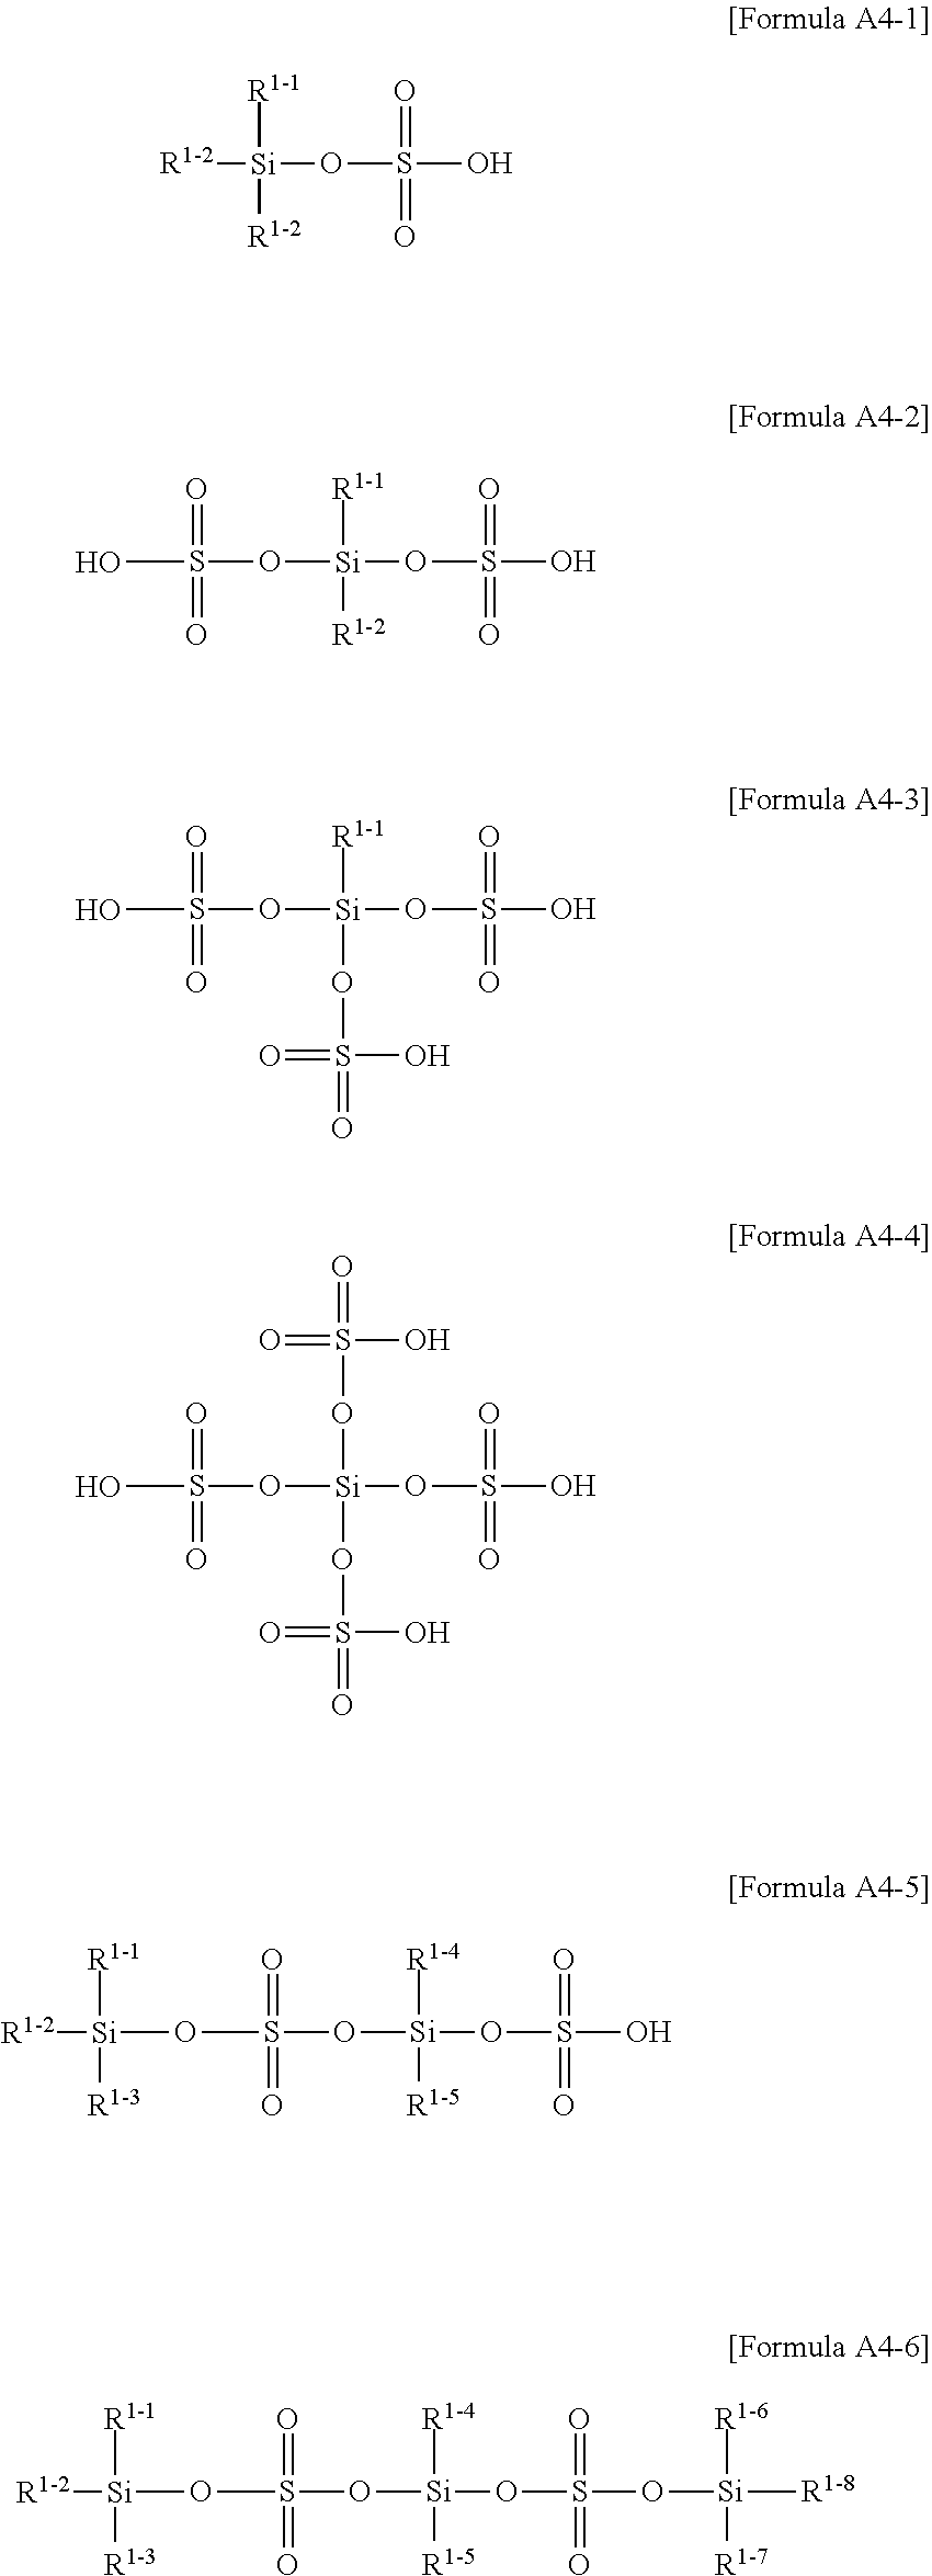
[R1-1][Si]([R1-2])(OS(=O)(O)=O)OS(O)(=O)=O.[R1-1][Si]([R1-2])(OS(=O)(O)=O)[R1-2].[R1-1][Si](OS(=O)(O)=O)(OS(=O)(O)=O)OS(O)(=O)=O.O([Si](OS(=O)(O)=O)(OS(=O)(O)=O)OS(O)(=O)=O)S(=O)(O)=O.[R1-4][Si]([R1-5])(OS(=O)(O)=O)OS(O[Si]([R1-2])([R1-1])[R1-3])(=O)=O.[R1-4][Si]([R1-5])(OS(=O)(O[Si]([R1-6])([R1-7])[R1-8])=O)OS(O[Si]([R1-2])([R1-1])[R1-3])(=O)=O
